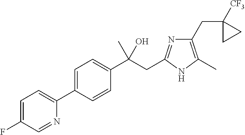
C1=C(C2=CC=C(F)C=N2)C=CC(C(CC2=NC(CC3([CF3])CC3)=C(C)N2)(C)O)=C1
